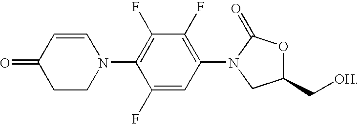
C1=CC(=O)CCN1C1=C(F)C(F)=C(N2CC(C[OH])OC2=O)C=C1F
